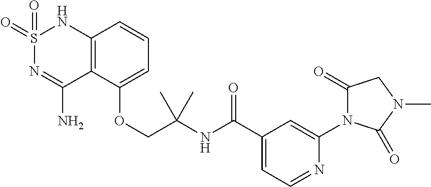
C12=C(C(OCC(NC(C3=CC=NC(N4C(=O)CN(C)C4=O)=C3)=O)(C)C)=CC=C1)C(N)=NS(=O)(=O)N2
